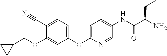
C1(C#N)=CC=C(OC2=CC=C(NC(C(N)CC)=O)C=N2)C=C1OCC1CC1
